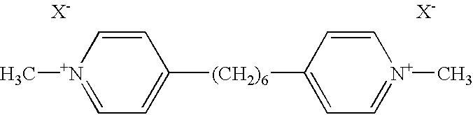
C1=C[N+](C)=CC=C1[(CH2)6]C1=CC=[N+](C)C=C1.[X-].[X-]
